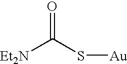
[Et2N]C(S[Au])=O
